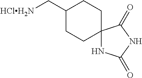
C1(C[HClH2N])CCC2(CC1)NC(=O)NC2=O
